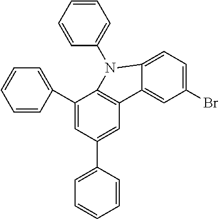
C1=CC=CC=C1N1C2=C(C=C(C3=CC=CC=C3)C=C2C2=CC=CC=C2)C2=CC(Br)=CC=C21
